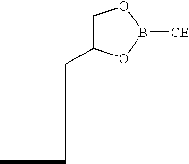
C1C(CCC)OB([CE])O1
